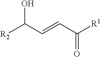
[R2]C(C=CC([R1])=O)O
